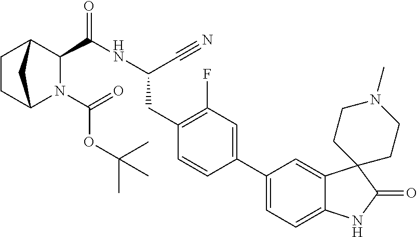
C1CC2N(C(=O)OC(C)(C)C)C(C(=O)NC(CC3=C(F)C=C(C4=CC=C5C(=C4)C4(C(=O)N5)CCN(C)CC4)C=C3)C#N)C1C2
